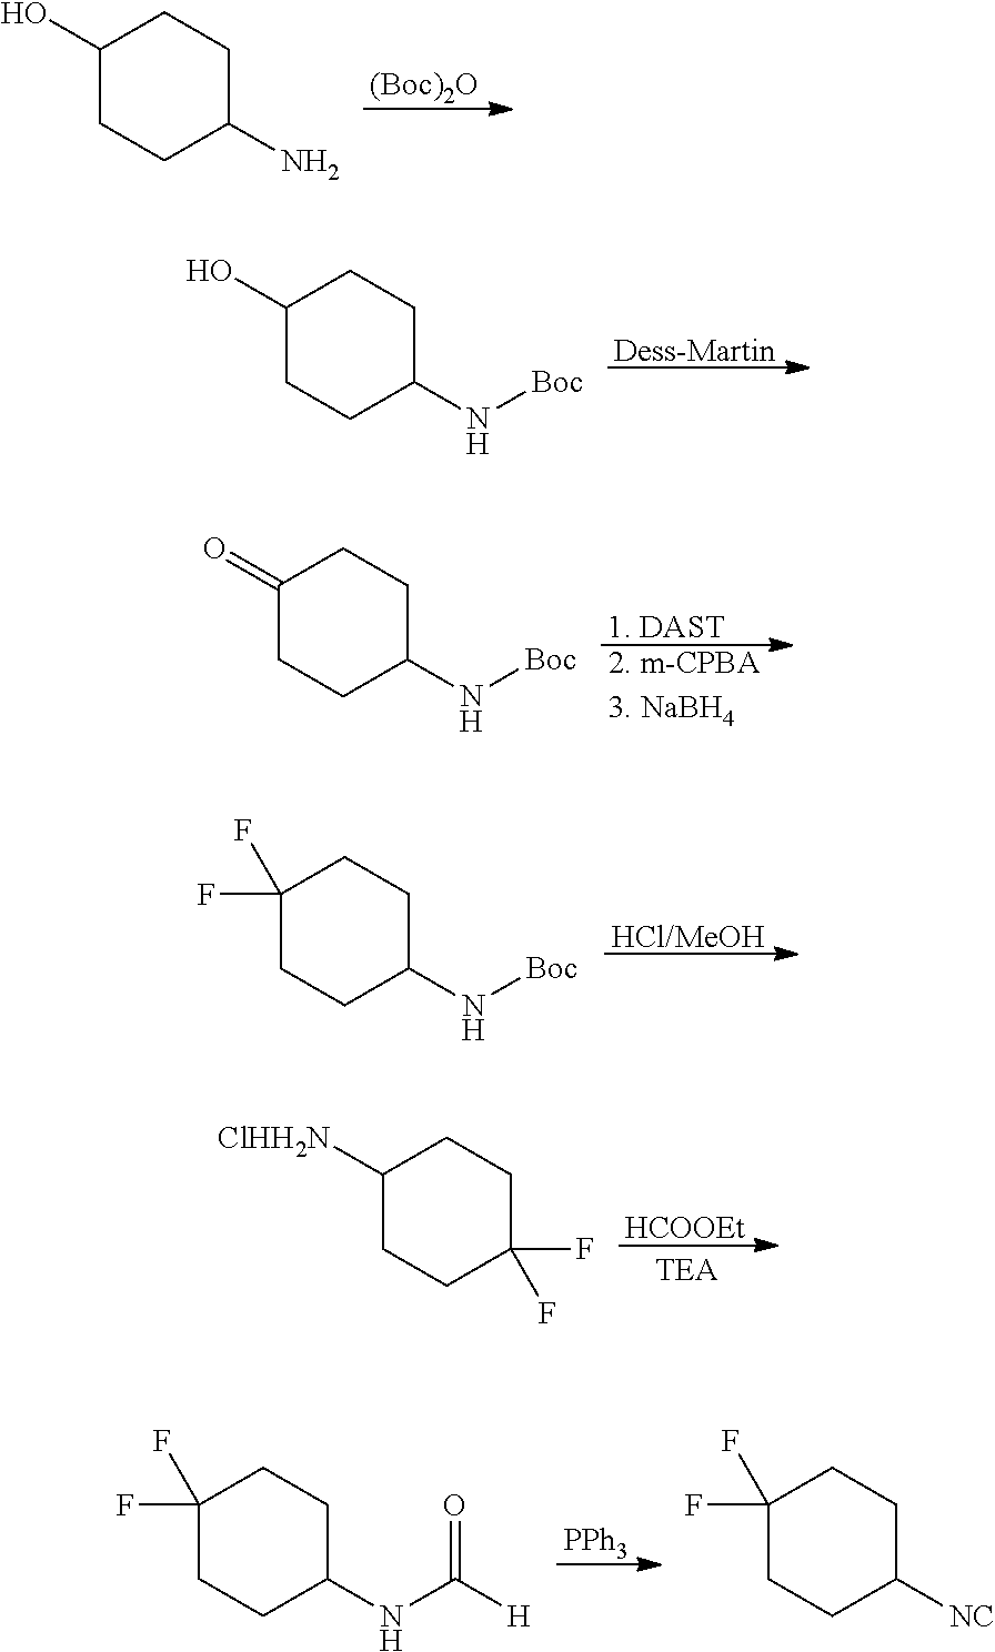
[(Boc)2O].C1(O)CCC(N)CC1.[Dess-Martin].C1(O)CCC(N[Boc])CC1.[1. DAST].[2. m-CPBA3. NaBH4].C1(=O)CCC(N[Boc])CC1.[HCl/MeOH].C1(F)(F)CCC(N[Boc])CC1.[HCOOEt].C1([ClHH2N])CCC(F)(F)CC1.[PPh3].C1(F)(F)CCC(NC([H])=O)CC1.C1(F)(F)CCC([NC])CC1
